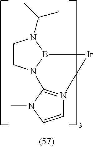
C1CN2B(N1C(C)C)[Ir]N1=C2N(C)C=C1
